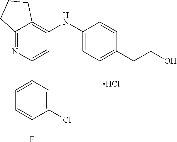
C12=NC(C3=CC=C(F)C(Cl)=C3)=CC(NC3=CC=C(CCO)C=C3)=C1CCC2.Cl
